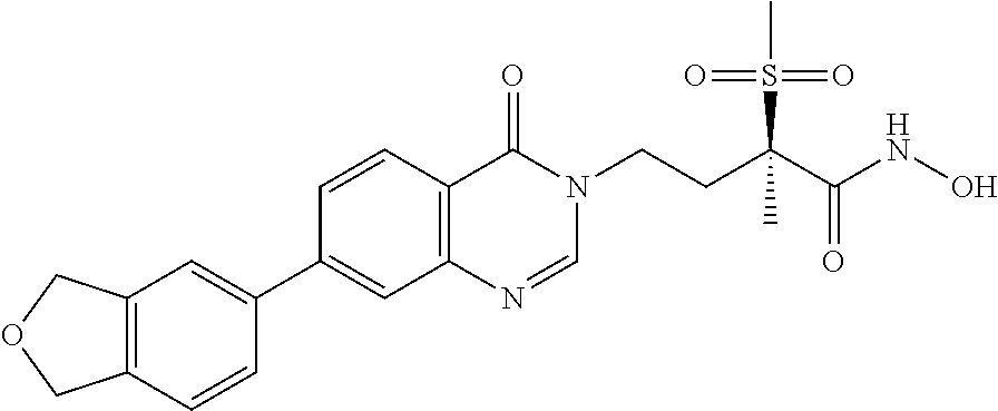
C12=C(C=CC(C3=CC4=C(C=C3)C(=O)N(CCC(C(=O)NO)(S(C)(=O)=O)C)C=N4)=C1)COC2
